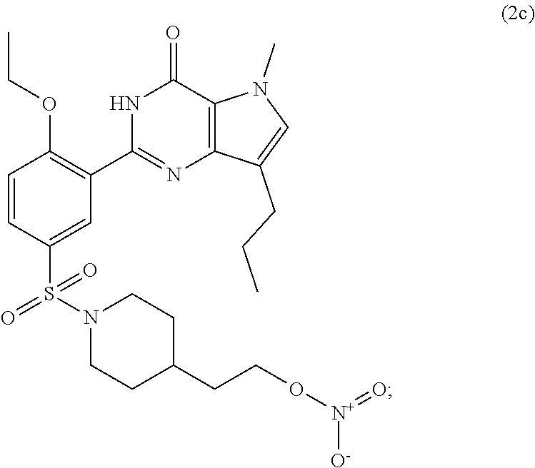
N1C(C2=C(OCC)C=CC(S(N3CCC(CCO[N+](=O)[O-])CC3)(=O)=O)=C2)=NC2=C(C1=O)N(C)C=C2CCC
